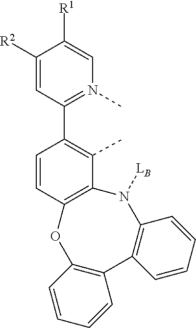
CC1=C(C2=N(C)C=C([R1])C([R2])=C2)C=CC2=C1N([LB])C1=C(C3=C(O2)C=CC=C3)C=CC=C1
